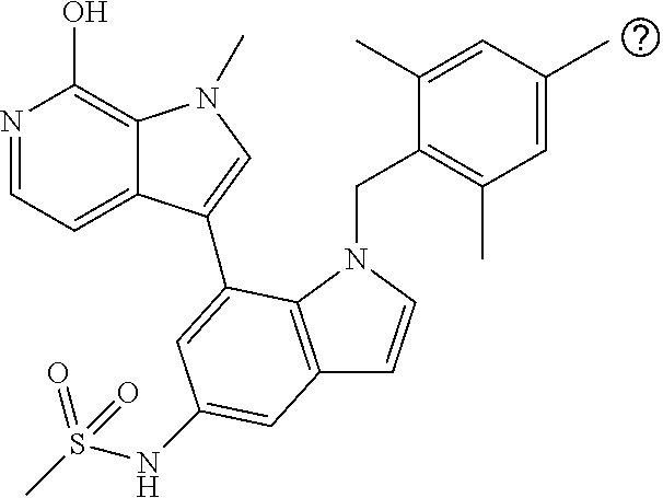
N1=CC=C2C(=C1O)N(C)C=C2C1=CC(NS(C)(=O)=O)=CC2=C1N(CC1=C(C)C=C(C)C=C1C)C=C2
